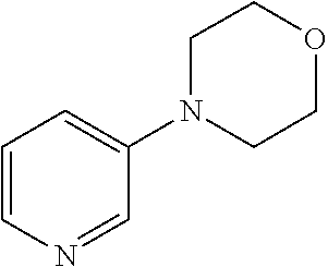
C1=CN=CC(N2CCOCC2)=C1
